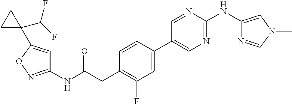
C1(NC(=O)CC2=C(F)C=C(C3=CN=C(NC4=CN(C)C=N4)N=C3)C=C2)=NOC(C2(C(F)F)CC2)=C1
